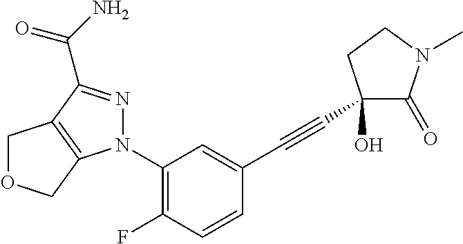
C1(N2N=C(C(=O)N)C3=C2COC3)=C(F)C=CC(C#CC2(O)C(=O)N(C)CC2)=C1
